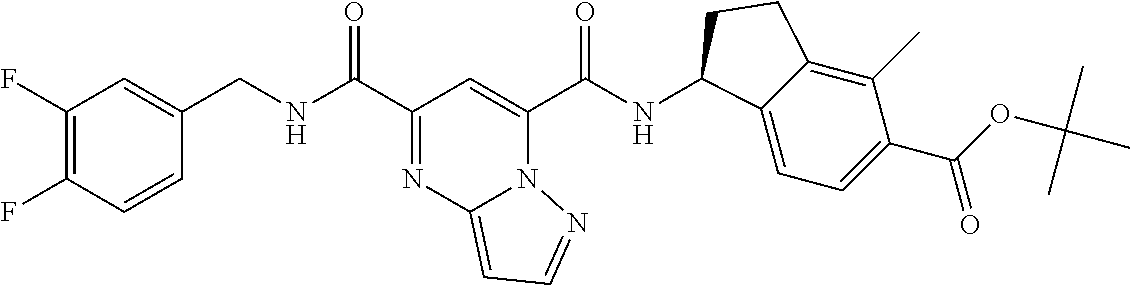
C(=O)(NC1C2=CC=C(C(OC(C)(C)C)=O)C(C)=C2CC1)C1=CC(C(=O)NCC2=CC(F)=C(F)C=C2)=NC2=CC=NN21
